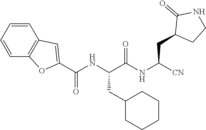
C(C(NC(C(NC(C1=CC2=C(O1)C=CC=C2)=O)CC1CCCCC1)=O)[CN])C1C(=O)NCC1
